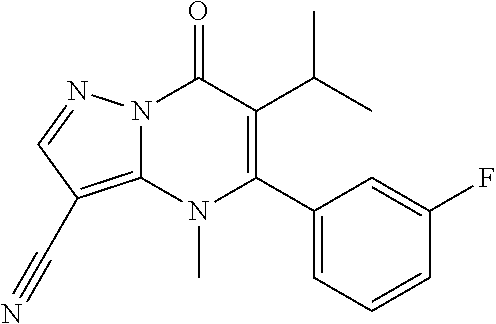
N12C(=C(C#N)C=N1)N(C)C(C1=CC=CC(F)=C1)=C(C(C)C)C2=O
